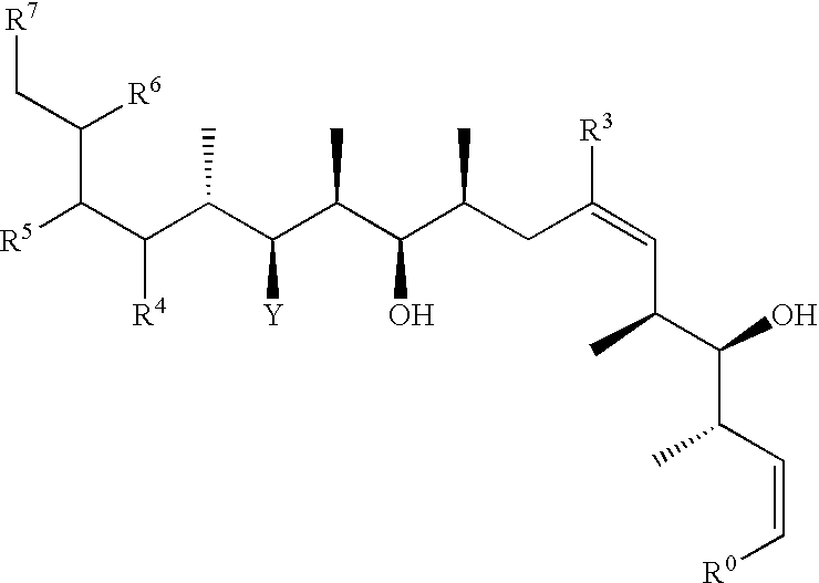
[R5]C(C(C(C(C(C(C(CC(=CC(C)C(O)C(C=C[R0])C)[R3])C)O)C)[Y])C)[R4])C(C[R7])[R6]
